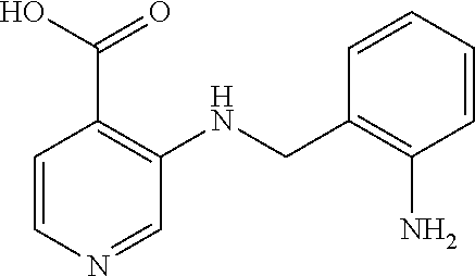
OC(C1=C(NCC2=C(N)C=CC=C2)C=NC=C1)=O
